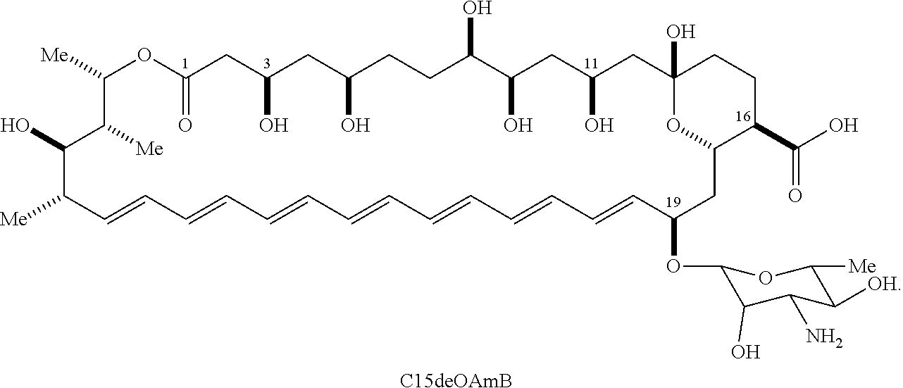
C1([Me])OC(=O)CC(O)CC(O)CCC(O)C(O)CC(O)CC2(O)CCC(C(O)=O)C(CC(OC3C(O)C(N)C([OH])C([Me])O3)C=CC=CC=CC=CC=CC=CC=CC([Me])C(O)C1[Me])O2.[C15deOAmB]
